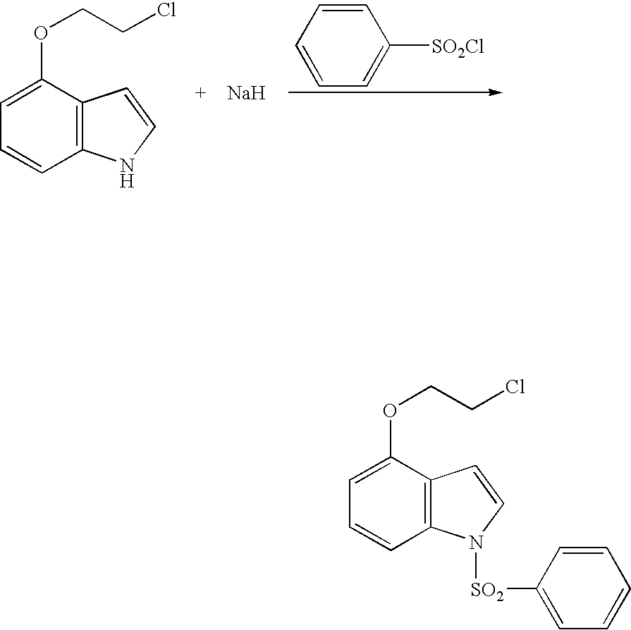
C1=CC=CC=C1[SO2Cl].C12=C(C(OCCCl)=CC=C1)C=CN2.[Na].C12=C(C(OCCCl)=CC=C1)C=CN2[SO2]C1=CC=CC=C1
